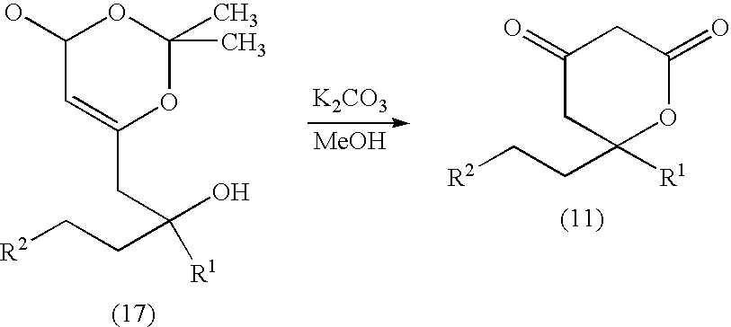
[K2CO3].[MeOH].C1(O)C=C(CC([R1])(O)CC[R2])OC(C)(C)O1.C1(=O)CC([R1])(CC[R2])OC(=O)C1
